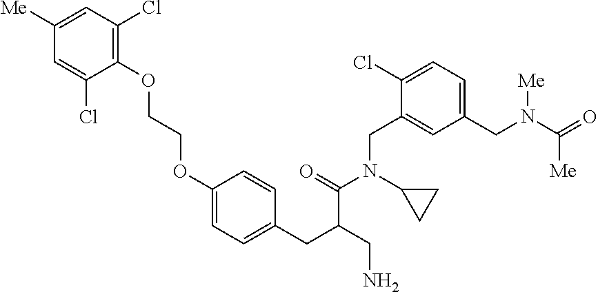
C1(OCCOC2=CC=C(CC(C(N(C3CC3)CC3=CC(CN(C(=O)[Me])[Me])=CC=C3Cl)=O)CN)C=C2)=C(Cl)C=C([Me])C=C1Cl
